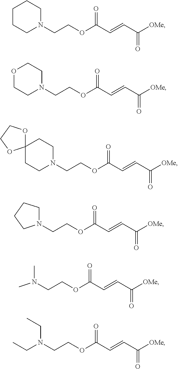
N1(CCOC(C=CC([OMe])=O)=O)CCCCC1.N1(CCOC(C=CC([OMe])=O)=O)CCOCC1.N1(CCOC(C=CC([OMe])=O)=O)CCC2(CC1)OCCO2.N1(CCOC(C=CC([OMe])=O)=O)CCCC1.N(CCOC(C=CC([OMe])=O)=O)(C)C.N(CCOC(C=CC([OMe])=O)=O)(CC)CC
